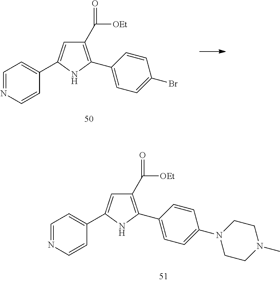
C1(C2=CC(C([OEt])=O)=C(C3=CC=C(Br)C=C3)N2)=CC=NC=C1.C1(C2=CC(C([OEt])=O)=C(C3=CC=C(N4CCN(C)CC4)C=C3)N2)=CC=NC=C1
